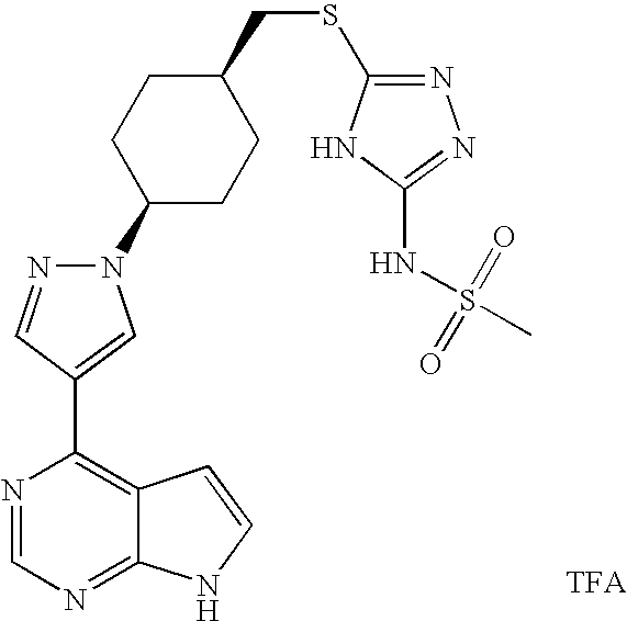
[TFA].N1(C2CCC(CSC3=NN=C(NS(C)(=O)=O)N3)CC2)N=CC(C2=C3C(=NC=N2)NC=C3)=C1
